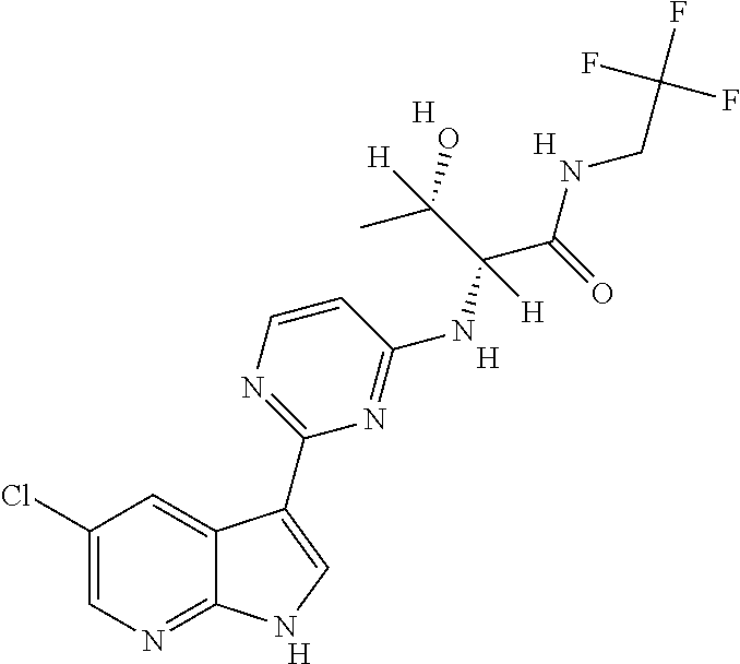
C1=CN=C(C2=CNC3=NC=C(Cl)C=C32)N=C1NC(C(NCC(F)(F)F)=O)(C(O)(C)[H])[H].[H].[H].[H].[H]
